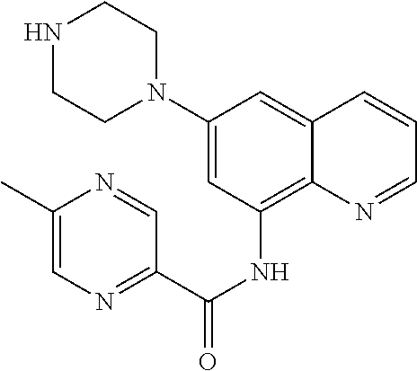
C1(N2CCNCC2)=CC(NC(C2=NC=C(C)N=C2)=O)=C2C(=C1)C=CC=N2
